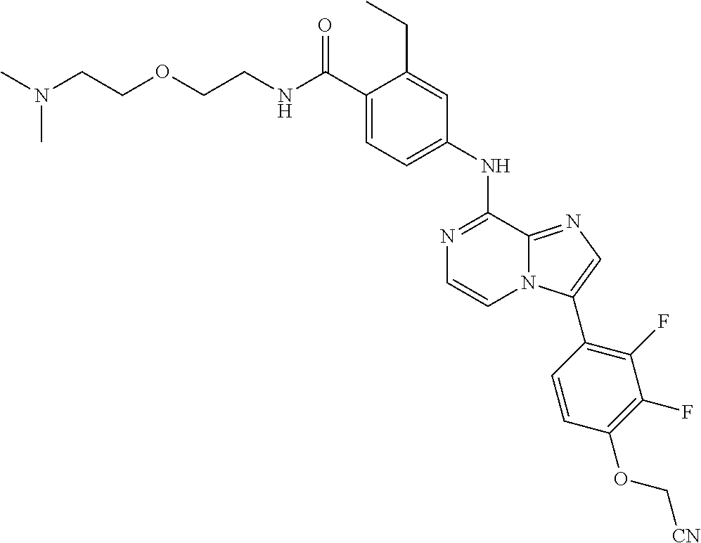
C1(NC2=NC=CN3C2=NC=C3C2=C(F)C(F)=C(OC[CN])C=C2)=CC=C(C(NCCOCCN(C)C)=O)C(CC)=C1
